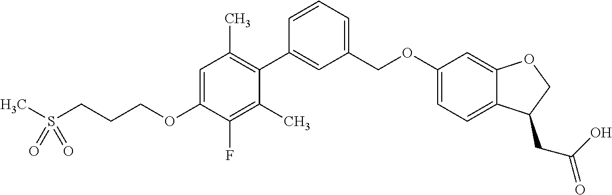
CS(CCCOC1=CC(C)=C(C2=CC(COC3=CC=C4C(=C3)OCC4CC(O)=O)=CC=C2)C(C)=C1F)(=O)=O
